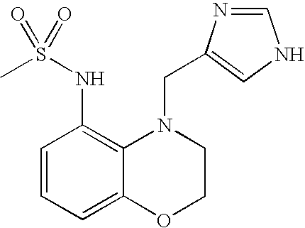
C1=CC(NS(C)(=O)=O)=C2C(=C1)OCCN2CC1=CNC=N1
